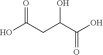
OC(CC(C(O)=O)O)=O
